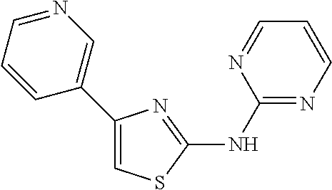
C1(NC2=NC(C3=CN=CC=C3)=CS2)=NC=CC=N1
